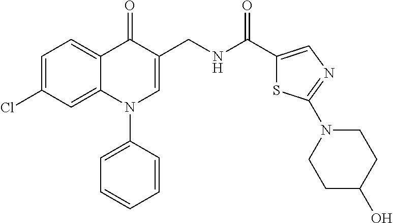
C1=C(Cl)C=C2C(=C1)C(=O)C(CNC(C1=CN=C(N3CCC(O)CC3)S1)=O)=CN2C1=CC=CC=C1
